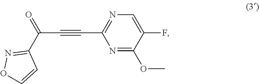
C(C(C1=NOC=C1)=O)#CC1=NC=C(F)C(OC)=N1
